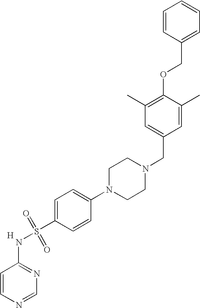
C1=CC(COC2=C(C)C=C(CN3CCN(C4=CC=C(S(=O)(=O)NC5=NC=NC=C5)C=C4)CC3)C=C2C)=CC=C1.[H]
